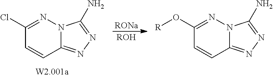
[RONa].[ROH].C12=NN=C(N)N1N=C(Cl)C=C2.C12=NN=C(N)N1N=C(O[R])C=C2
